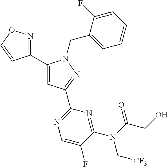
C1(C2=NOC=C2)=CC(C2=NC=C(F)C(N(C(=O)CO)C[CF3])=N2)=NN1CC1=CC=CC=C1F
